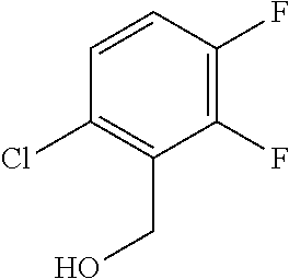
C1=CC(F)=C(F)C(CO)=C1Cl
